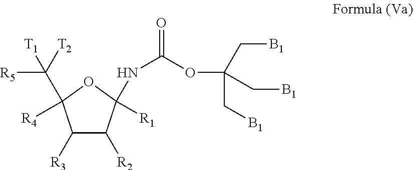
C1([R3])C([R2])C([R1])(NC(OC(C[B1])(C[B1])C[B1])=O)OC1([R4])C([R5])([T2])[T1]
